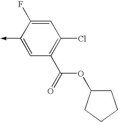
C1(->C)=CC(C(=O)OC2CCCC2)=C(Cl)C=C1F
